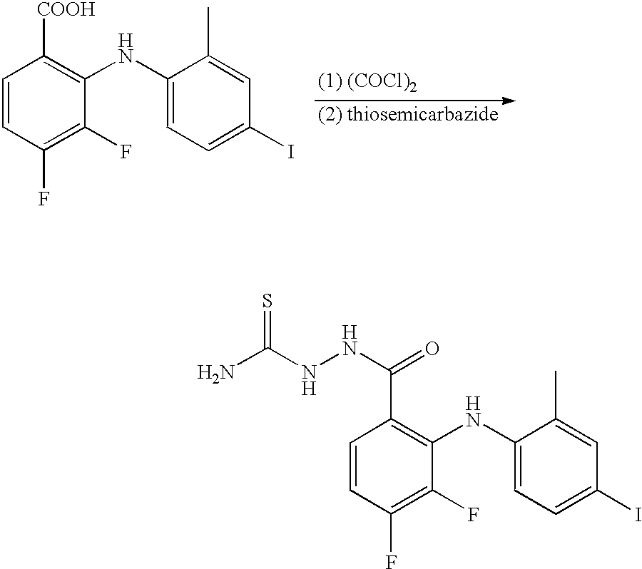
C1=CC(F)=C(F)C(NC2=CC=C(I)C=C2C)=C1[COOH].[(1) (COCl)2].[(2) thiosemicarbazide].NC(NNC(=O)C1=C(NC2=CC=C(I)C=C2C)C(F)=C(F)C=C1)=S
